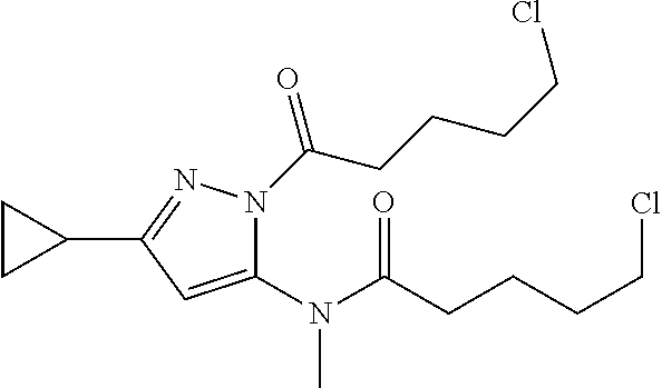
C1(N(C)C(=O)CCCCCl)=CC(C2CC2)=NN1C(=O)CCCCCl
